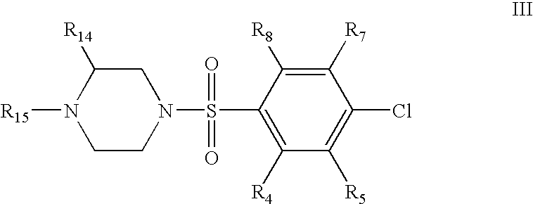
C1(S(=O)(=O)N2CC([R14])N([R15])CC2)=C([R4])C([R5])=C(Cl)C([R7])=C1[R8]
